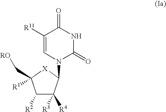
C1([R11])=CN(C2C([R3])([R4])C([R2])C([R1])(C[RO])[X]2)C(=O)NC1=O
